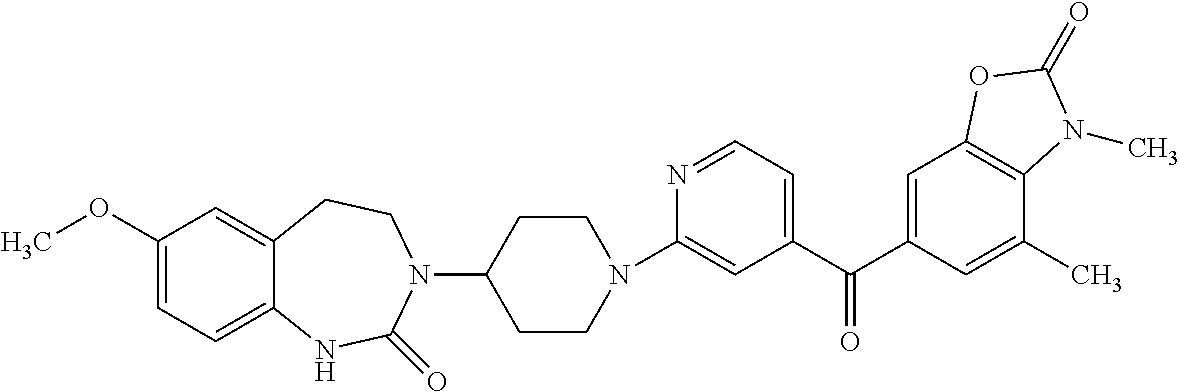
C1(N2CCC(N3C(=O)NC4=CC=C(OC)C=C4CC3)CC2)=CC(C(C2=CC3=C(C(C)=C2)N(C)C(=O)O3)=O)=CC=N1
